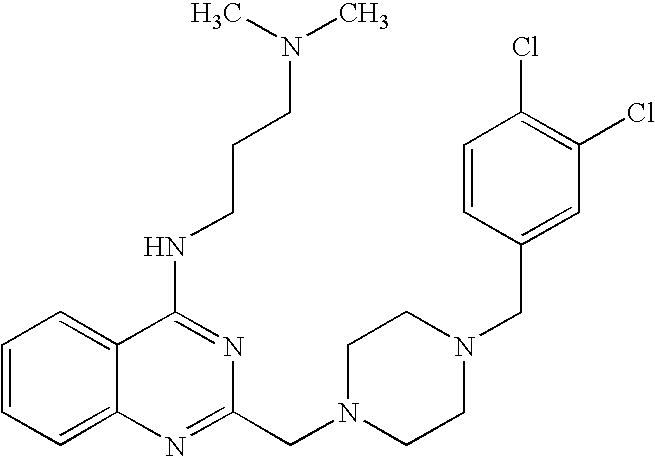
C1=CC=C2C(=C1)C(NCCCN(C)C)=NC(CN1CCN(CC3=CC(Cl)=C(Cl)C=C3)CC1)=N2
